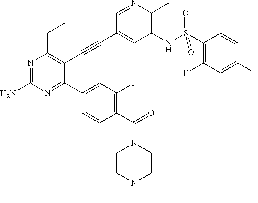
N1=C(N)N=C(C2=CC(F)=C(C(=O)N3CCN(C)CC3)C=C2)C(C#CC2=CC(NS(C3=C(F)C=C(F)C=C3)(=O)=O)=C(C)N=C2)=C1CC
